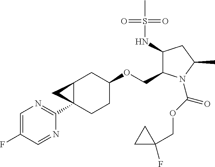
C1=C(F)C=NC(C23CCC(OCC4C(NS(C)(=O)=O)CC(C)N4C(OCC4(F)CC4)=O)CC2C3)=N1
